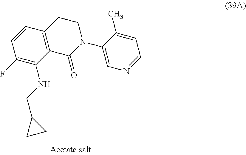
C12=C(C(=O)N(C3=CN=CC=C3C)CC1)C(NCC1CC1)=C(F)C=C2
